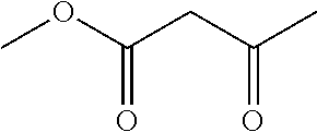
C(=O)(OC)CC(C)=O
